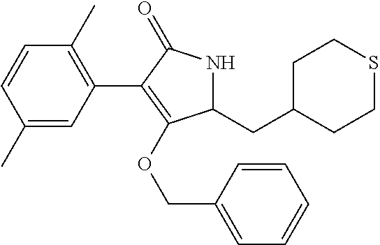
C1(C2=C(OCC3=CC=CC=C3)C(CC3CCSCC3)NC2=O)=C(C)C=CC(C)=C1
